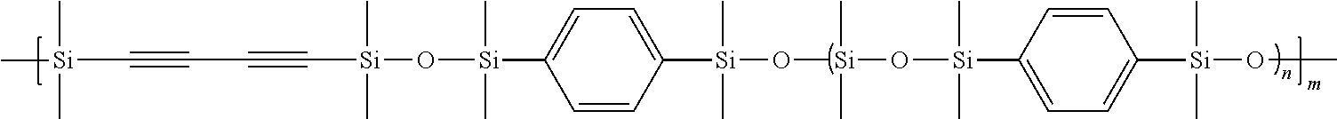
C1=CC([Si](O[Si](O[Si](C2=CC=C([Si](O[Si](C#CC#C[Si](C)(C)C)(C)C)(C)C)C=C2)(C)C)(C)C)(C)C)=CC=C1[Si](OC)(C)C
